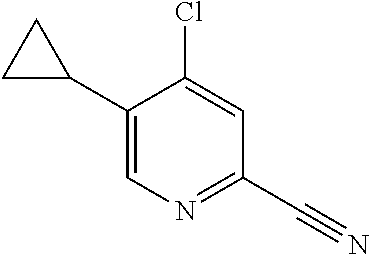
C1(C2CC2)=CN=C(C#N)C=C1Cl
